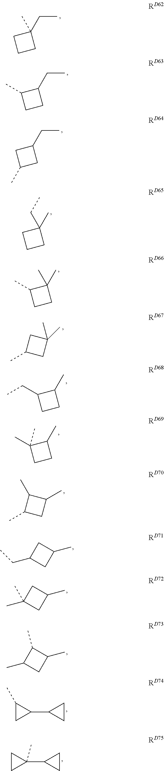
C(C)C1(C)CCC1.C(C)C1C(C)CC1.C(C)C1CC(C)C1.CC1(CC)CCC1.CC1(C)C(C)CC1.CC1(C)CC(C)C1.CC1C(CC)CC1.CC1C(C)(C)CC1.CC1C(C)C(C)C1.CC1CC(CC)C1.CC1CC(C)(C)C1.CC1C(C)C(C)C1.C1(C)CC1C1CC1.C1CC1(C1CC1)C
